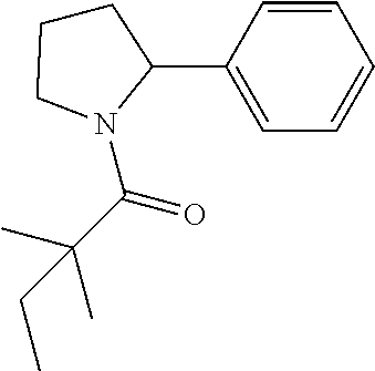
N1(C(C(C)(C)CC)=O)C(C2=CC=CC=C2)CCC1
